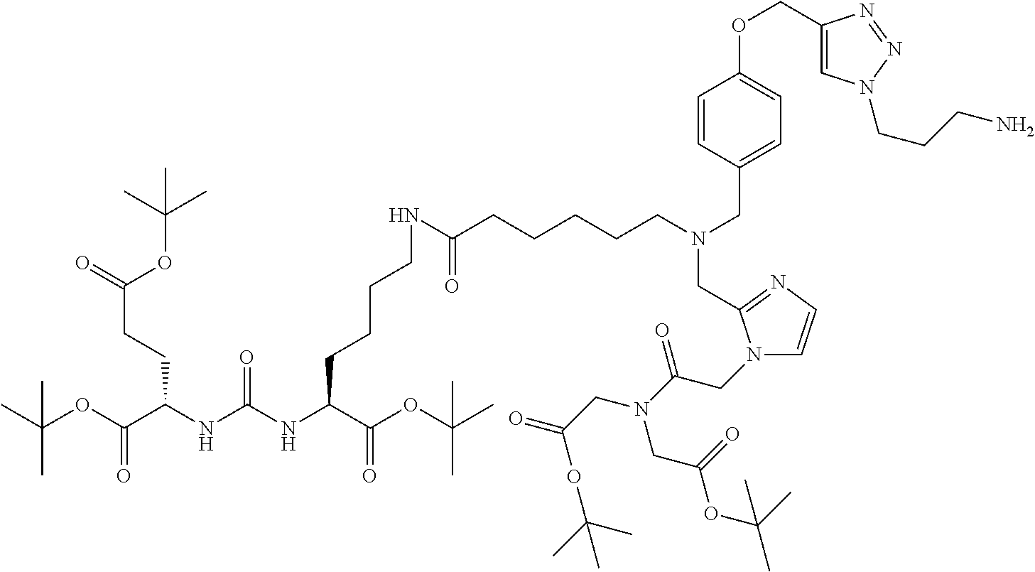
O(C(C(NC(NC(C(OC(C)(C)C)=O)CCCCNC(=O)CCCCCN(CC1=CC=C(OCC2=CN(CCCN)N=N2)C=C1)CC1=NC=CN1CC(N(CC(=O)OC(C)(C)C)CC(=O)OC(C)(C)C)=O)=O)CCC(=O)OC(C)(C)C)=O)C(C)(C)C
